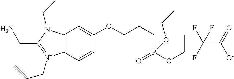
C12=C(C=CC(OCCCP(OCC)(=O)OCC)=C1)[N+](CC=C)=C(CN)N2CC.C(C(F)(F)F)([O-])=O
